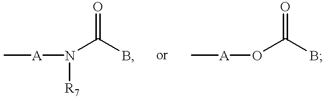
C[A]N([R7])C(B)=O.C[A]OC(B)=O
